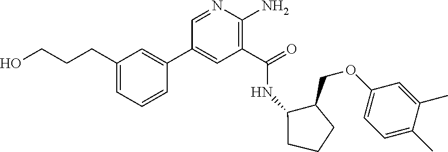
C1(C(=O)NC2C(COC3=CC=C(C)C(C)=C3)CCC2)=C(N)N=CC(C2=CC(CCCO)=CC=C2)=C1
